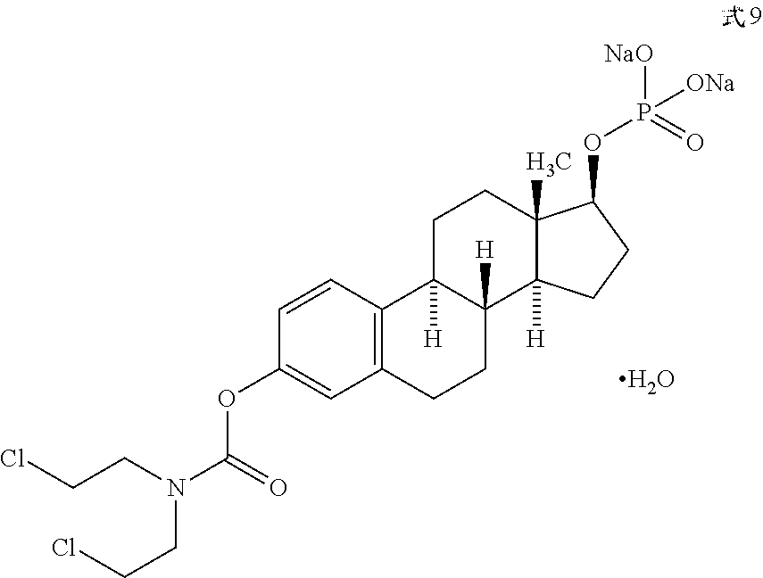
ClCCN(C(=O)OC1=CC2=C(C=C1)C1([H])C([H])(CC2)C2([H])C(C)(CC1)C(OP([ONa])(=O)[NaO])CC2)CCCl.O
